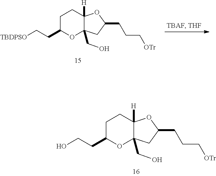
C1C(CC[TBDPSO])OC2(CO)C([H])(C1)OC(CCC[OTr])C2.C1C(CCO)OC2(CO)C([H])(C1)OC(CCC[OTr])C2
